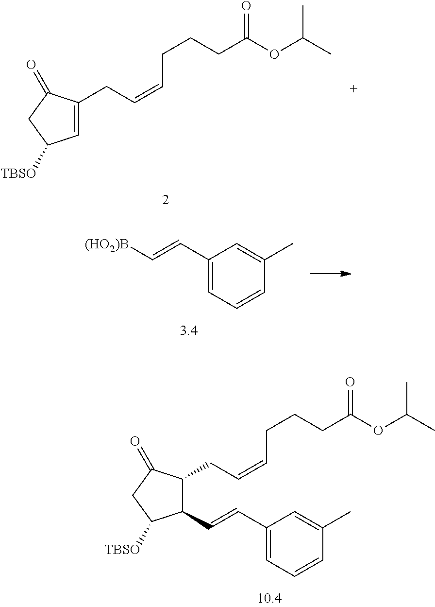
C1=C(CC=CCCCC(=O)OC(C)C)C(=O)CC1[TBSO].C1(C=CC2=CC=CC(C)=C2)C(CC=CCCCC(=O)OC(C)C)C(=O)CC1[TBSO].C1(C=C[(HO2)B])=CC=CC(C)=C1
